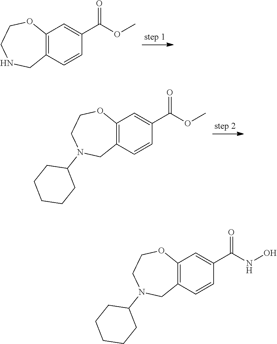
C12=C(C=CC(C(OC)=O)=C1)CNCCO2.C12=C(C=CC(C(OC)=O)=C1)CN(C1CCCCC1)CCO2.C12=C(C=CC(C(NO)=O)=C1)CN(C1CCCCC1)CCO2
